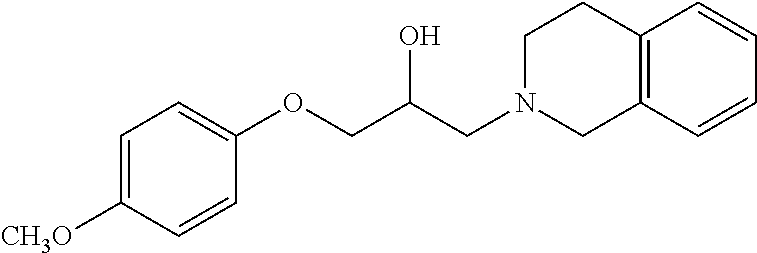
C1([CH3O])=CC=C(OCC(CN2CCC3=C(C2)C=CC=C3)O)C=C1
